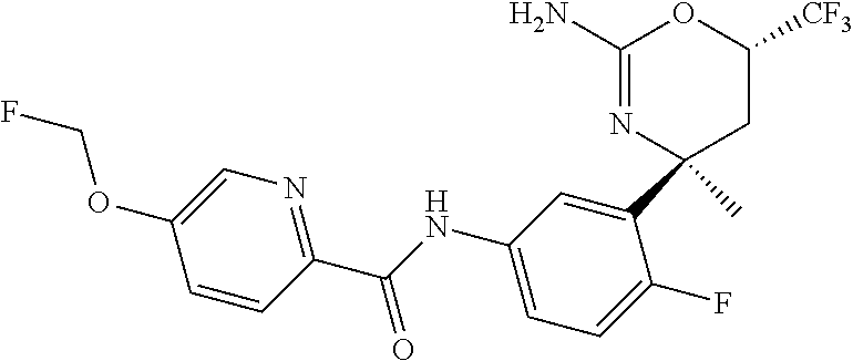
C1(N)=NC(C2=CC(NC(C3=NC=C(OCF)C=C3)=O)=CC=C2F)(C)CC([CF3])O1
